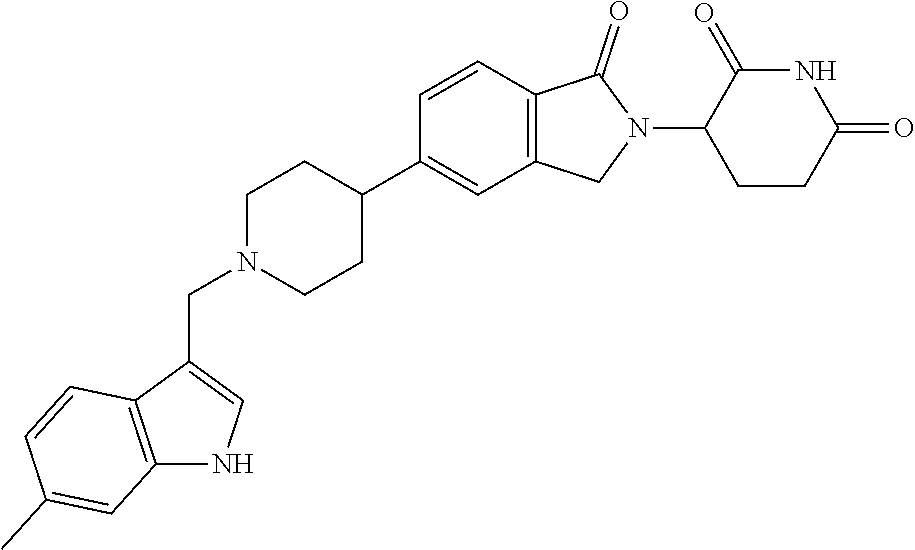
C1N(CC2=CNC3=C2C=CC(C)=C3)CCC(C2=CC3=C(C=C2)C(=O)N(C2CCC(=O)NC2=O)C3)C1
